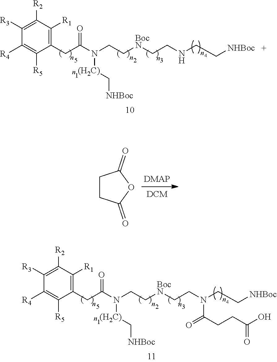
C1([R3])=C([R2])C([R1])=C(CC(N([(H2C)]C[NHBoc])CC[BocN]CCNCC[NHBoc])=O)C([R5])=C1[R4].C1([R3])=C([R2])C([R1])=C(CC(N([(H2C)]C[NHBoc])CC[BocN]CCN(CC[NHBoc])C(=O)CCC(O)=O)=O)C([R5])=C1[R4].C1CC(=O)OC1=O
